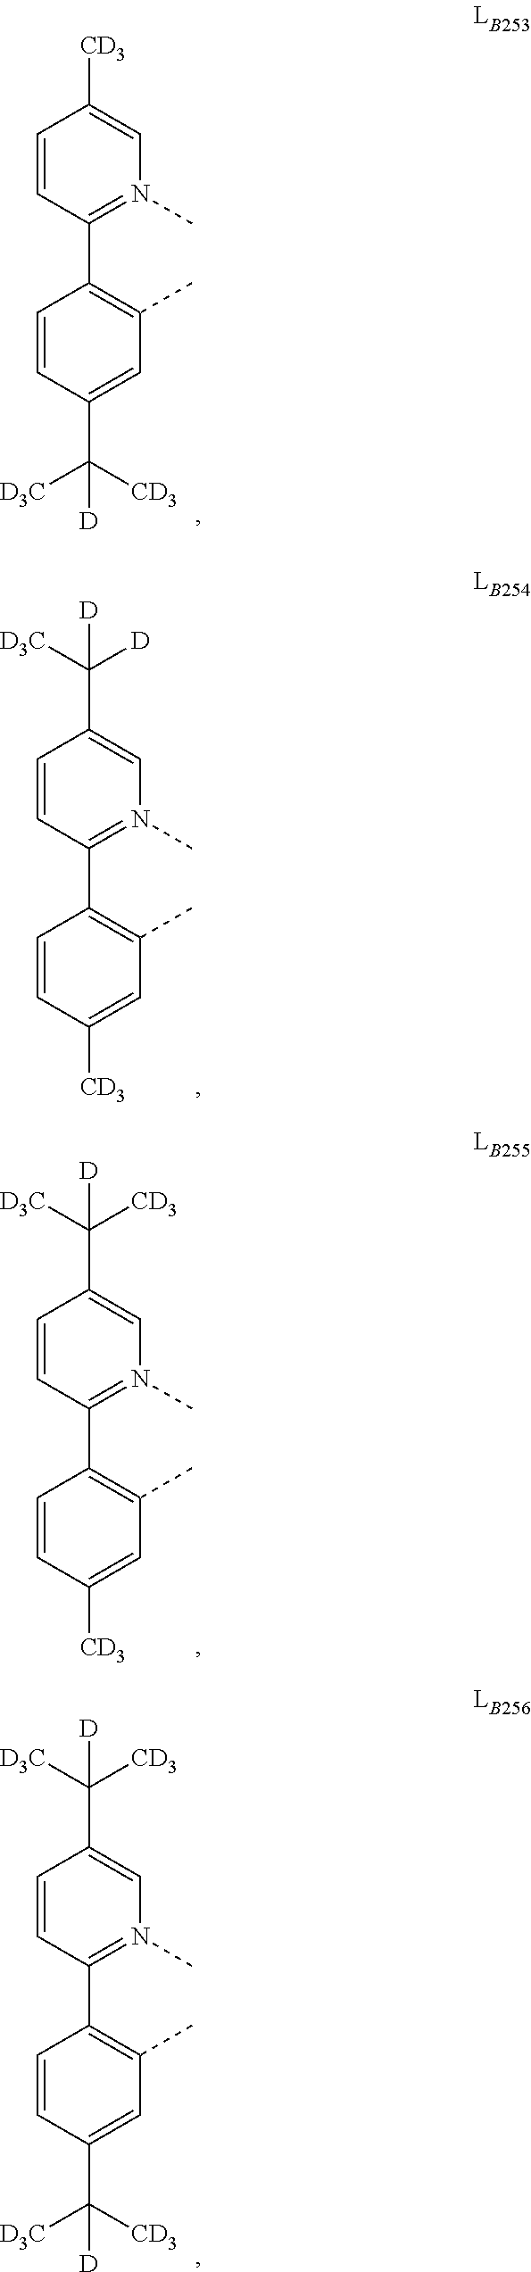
C1=CC([CD3])=CN(C)=C1C1=C(C)C=C(C([CD3])([D3C])[D])C=C1.C1=CC(C([D3C])([D])[D])=CN(C)=C1C1=C(C)C=C([CD3])C=C1.C1=CC(C([D3C])([CD3])[D])=CN(C)=C1C1=C(C)C=C([CD3])C=C1.C1=CC(C([D3C])([CD3])[D])=CN(C)=C1C1=C(C)C=C(C([CD3])([D3C])[D])C=C1
